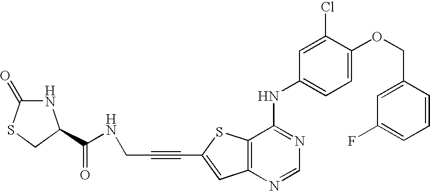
C12=C(SC(C#CCNC(=O)C3NC(=O)SC3)=C1)C(NC1=CC=C(OCC3=CC(F)=CC=C3)C(Cl)=C1)=NC=N2
